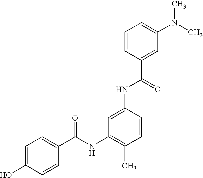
C1=C(O)C=CC(C(NC2=C(C)C=CC(NC(=O)C3=CC(N(C)C)=CC=C3)=C2)=O)=C1
